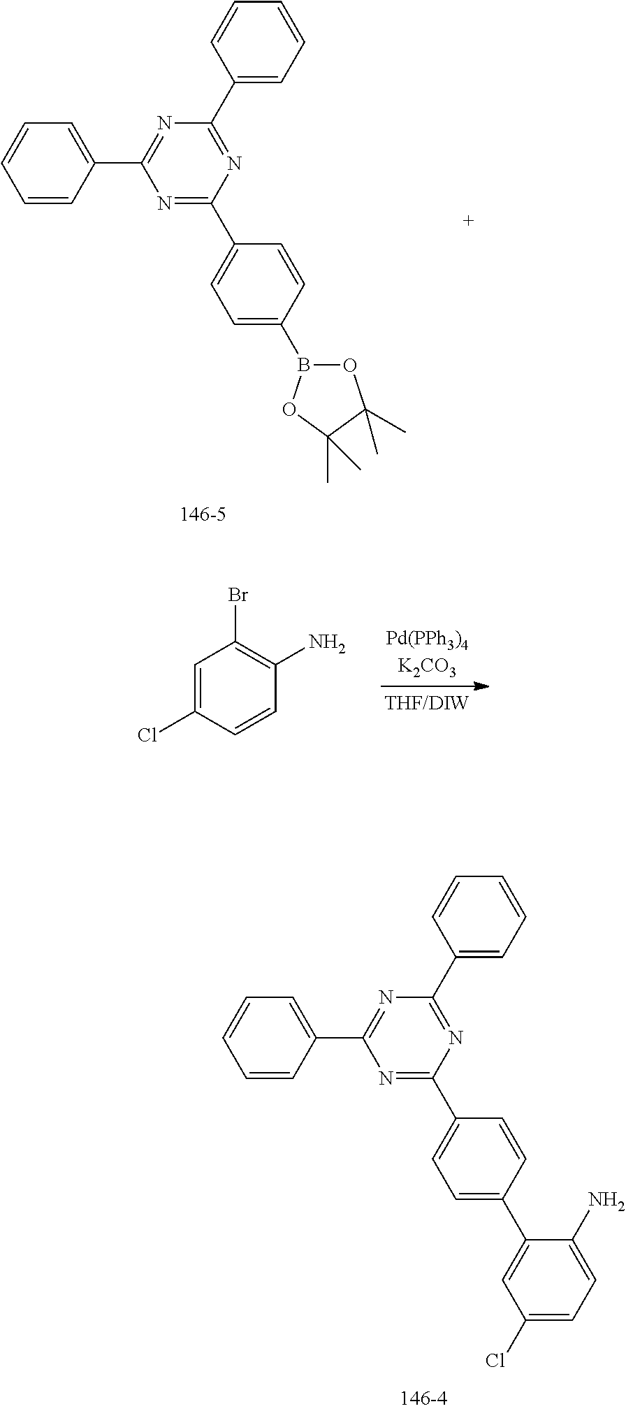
N1=C(C2=CC=C(C3=CC(Cl)=CC=C3N)C=C2)N=C(C2=CC=CC=C2)N=C1C1=CC=CC=C1.N1=C(C2=CC=C(B3OC(C)(C)C(C)(C)O3)C=C2)N=C(C2=CC=CC=C2)N=C1C1=CC=CC=C1.C1=C(Cl)C=CC(N)=C1Br
